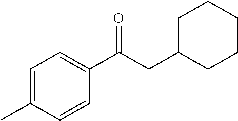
C1=C(C)C=CC(C(CC2CCCCC2)=O)=C1
